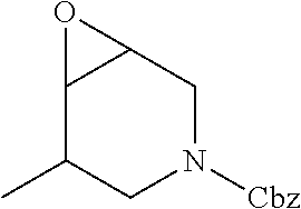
C12C(C)CN([Cbz])CC1O2
